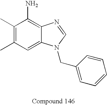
C1(C)=C(C)C=C2C(=C1N)N=CN2CC1=CC=CC=C1
